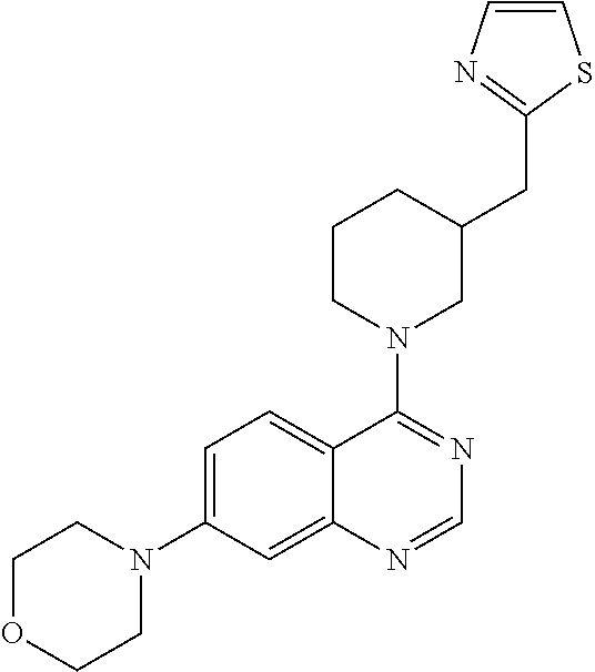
C1OCCN(C2=CC=C3C(=C2)N=CN=C3N2CC(CC3=NC=CS3)CCC2)C1
